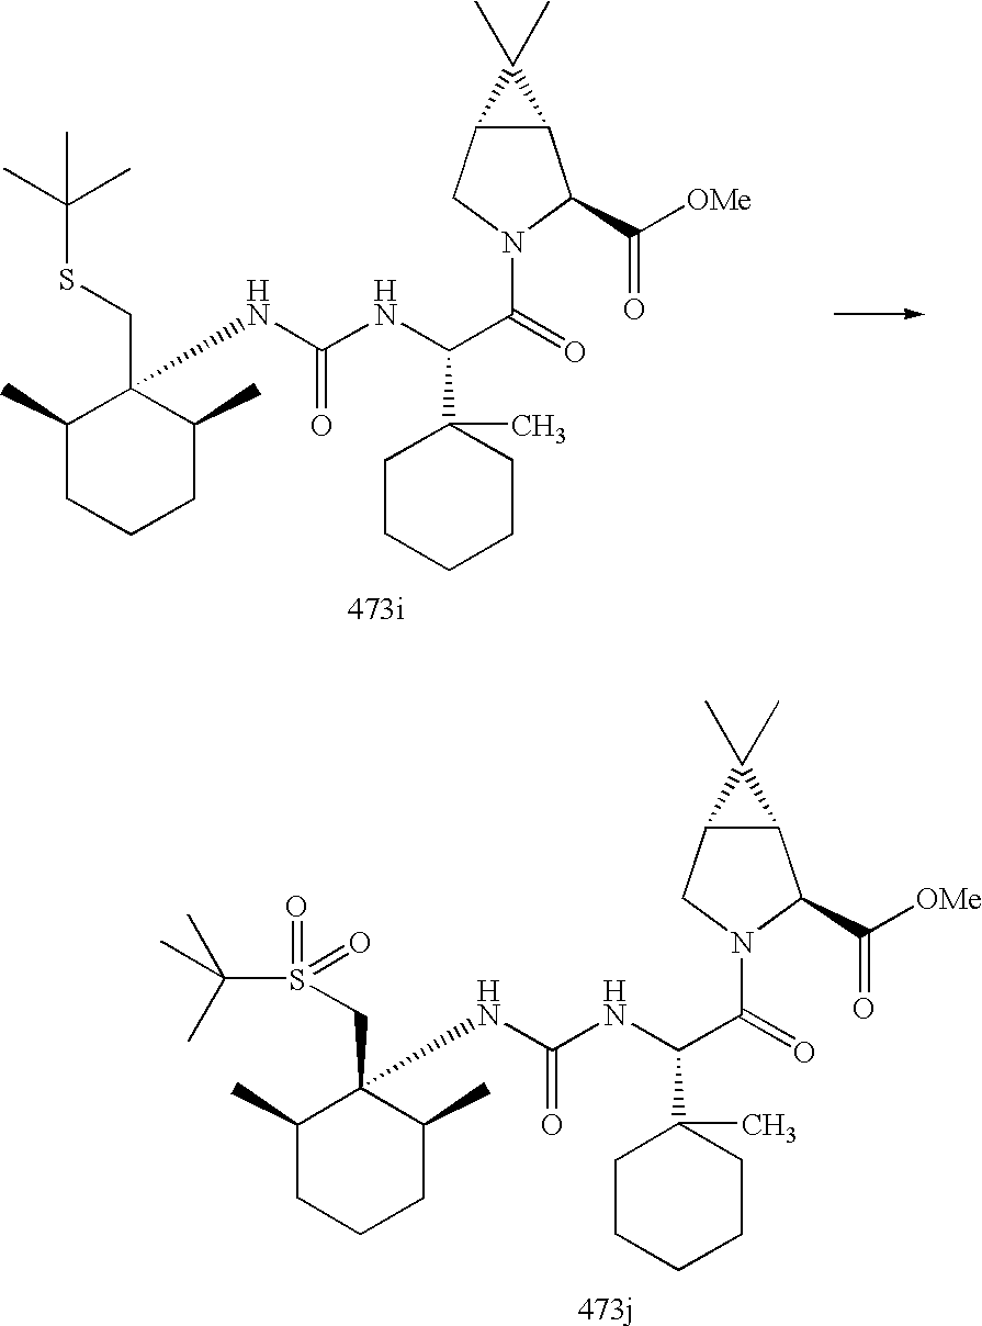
C1(C)CCCC(C)C1(CS(=O)(C(C)(C)C)=O)NC(=O)NC(C(=O)N1C(C([OMe])=O)C2C(C1)C2(C)C)C1(C)CCCCC1.C1(C)CCCC(C)C1(CSC(C)(C)C)NC(=O)NC(C(=O)N1C(C([OMe])=O)C2C(C1)C2(C)C)C1(C)CCCCC1
